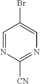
BrC1=CN=C([CN])N=C1
